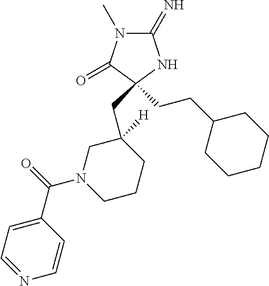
C1(=N)N(C)C(=O)C(CCC2CCCCC2)(CC2([H])CN(C(=O)C3=CC=NC=C3)CCC2)N1
